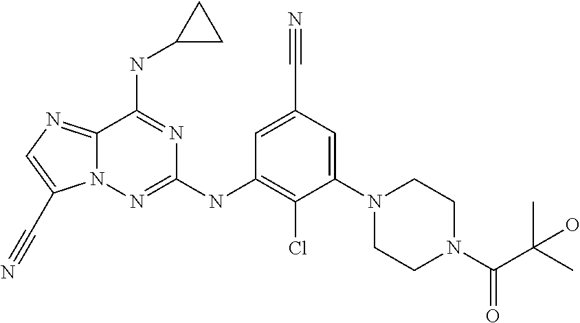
C1=C(C#N)C=C(N2CCN(C(C(C)(C)O)=O)CC2)C(Cl)=C1NC1=NN2C(=NC=C2C#N)C(NC2CC2)=N1
